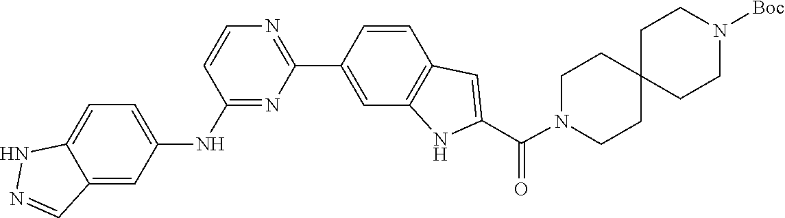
C1CN(C(C2=CC3=C(N2)C=C(C2=NC=CC(NC4=CC=C5NN=CC5=C4)=N2)C=C3)=O)CCC12CCN([Boc])CC2
